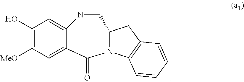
OC1=C([MeO])C=C2C(=C1)NCC1N(C3=C(C1)C=CC=C3)C2=O
